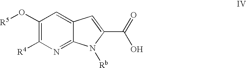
C1(O[R5])=C([R4])N=C2C(=C1)C=C(C(O)=O)N2[Rb]
